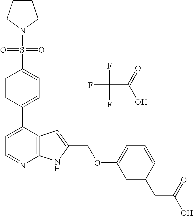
C1=C(C2=CC=C(S(=O)(N3CCCC3)=O)C=C2)C2=C(N=C1)NC(COC1=CC=CC(CC(=O)O)=C1)=C2.FC(C(=O)O)(F)F
